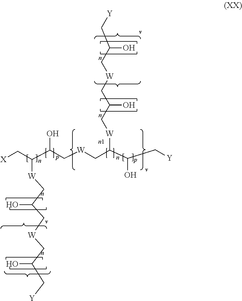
C([Y])C(C[W]CC(C[W]C(C(C[Y])O)C[W]CC(C(C[X])[W]CC(C[W]CC(C[Y])O)O)O)O)O
